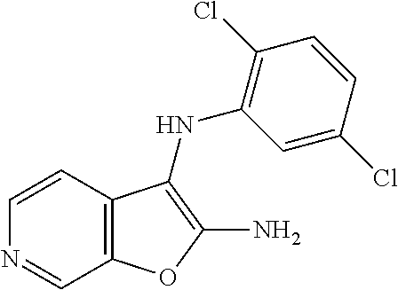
C12=C(C=CN=C1)C(NC1=C(Cl)C=CC(Cl)=C1)=C(N)O2
